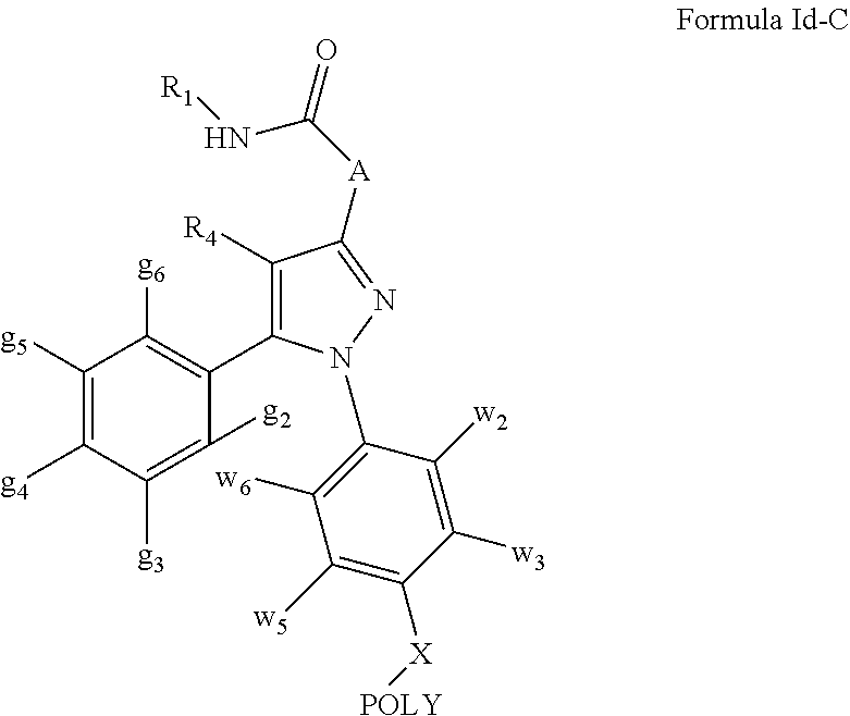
C1([g5])=C([g4])C([g3])=C([g2])C(C2=C([R4])C([A]C(=O)N[R1])=NN2C2=C([w6])C([w5])=C([X][POLY])C([w3])=C2[w2])=C1[g6]
